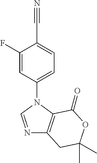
C1(N2C=NC3=C2C(=O)OC(C)(C)C3)=CC=C(C#N)C(F)=C1
